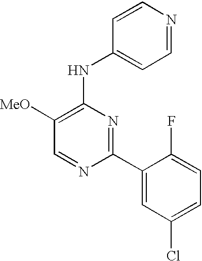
C1=NC(C2=CC(Cl)=CC=C2F)=NC(NC2=CC=NC=C2)=C1[MeO]
